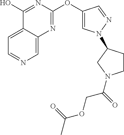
C1=C2C(=CN=C1)N=C(OC1=CN(C3CCN(C(=O)COC(C)=O)C3)N=C1)N=C2O
